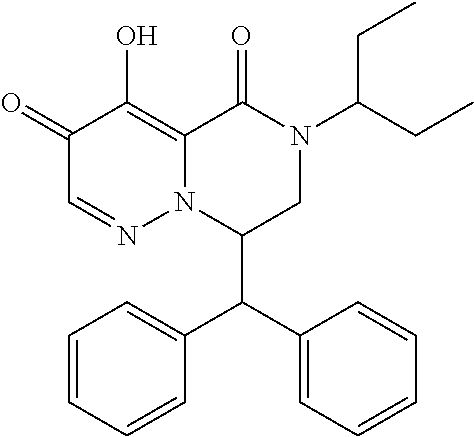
C1(=O)C=NN2C(=C1O)C(=O)N(C(CC)CC)CC2C(C1=CC=CC=C1)C1=CC=CC=C1
